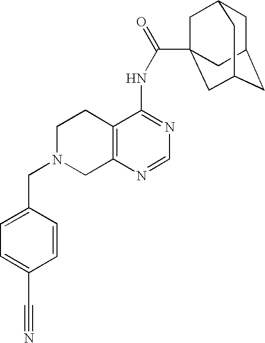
C1N(CC2=CC=C(C#N)C=C2)CC2=C(C1)C(NC(=O)C13CC4CC(CC(C1)C4)C3)=NC=N2
